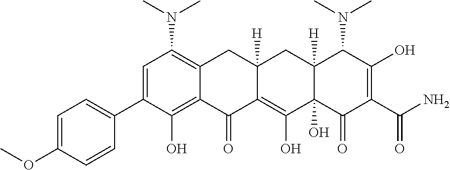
C1=C(C2=CC=C(OC)C=C2)C(O)=C2C(=C1N(C)C)CC1([H])C(=C(O)C3(O)C([H])(C1)C(N(C)C)C(O)=C(C(N)=O)C3=O)C2=O
